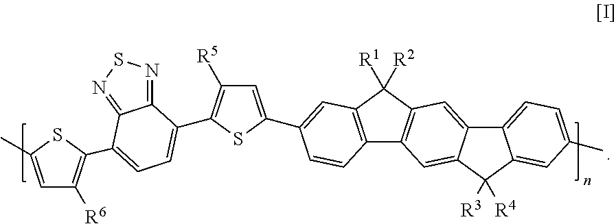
C12=C(C=C(C3=CC([R5])=C(C4=CC=C(C5=C([R6])C=C(C)S5)C5=NSN=C54)S3)C=C1)C([R2])([R1])C1=C2C=C2C(=C1)C1=CC=C(C)C=C1C2([R4])[R3]
